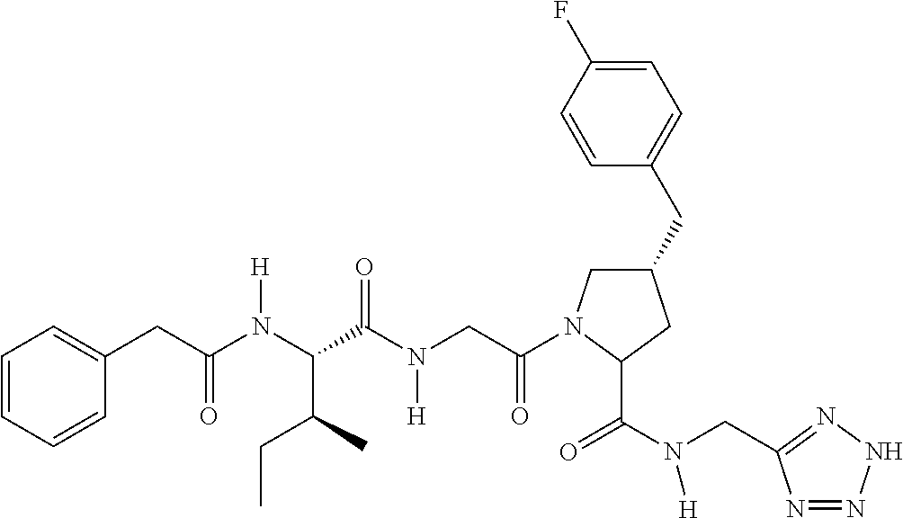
C1(CC2=CC=C(F)C=C2)CN(C(CN(C(C(N(C(CC2=CC=CC=C2)=O)[H])C(C)CC)=O)[H])=O)C(C(N(CC2=NNN=N2)[H])=O)C1
